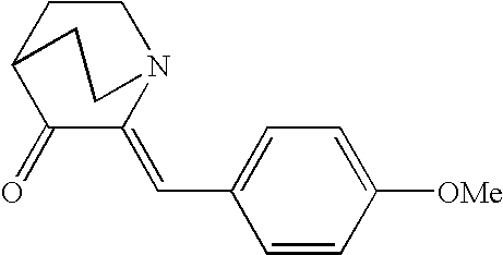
C1=CC([OMe])=CC=C1C=C1N2CCC(C1=O)CC2
